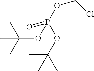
C(OP(OC(C)(C)C)(OCCl)=O)(C)(C)C
